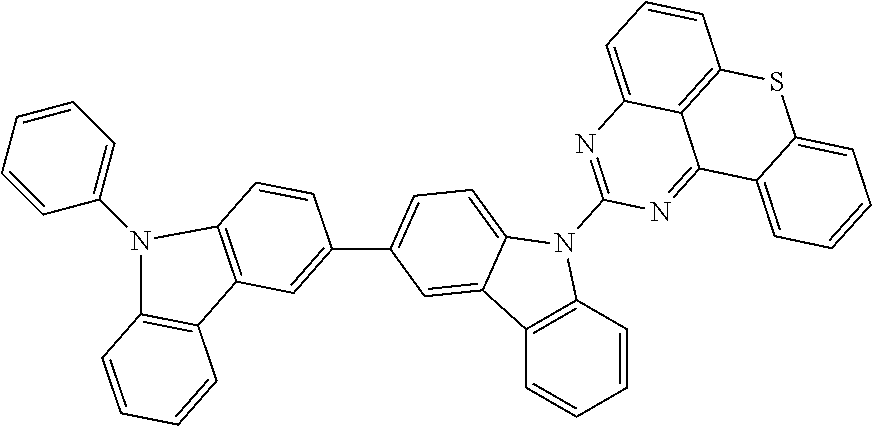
C12=C(C=CC=C1)N(C1=NC3=CC=CC4=C3C(=N1)C1=CC=CC=C1S4)C1=CC=C(C3=CC4=C(C=C3)N(C3=CC=CC=C3)C3=C4C=CC=C3)C=C21
